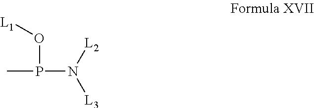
CP(O[L1])N([L2])[L3]
